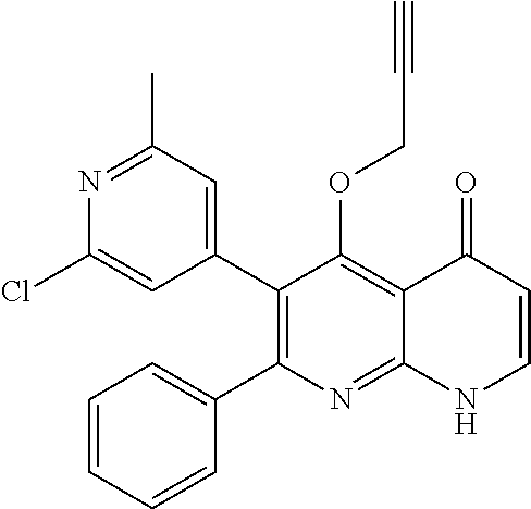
N1=C(C)C=C(C2=C(C3=CC=CC=C3)N=C3C(=C2OCC#C)C(=O)C=CN3)C=C1Cl
